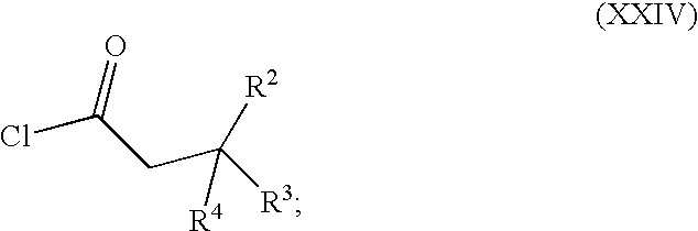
ClC(CC([R3])([R2])[R4])=O
